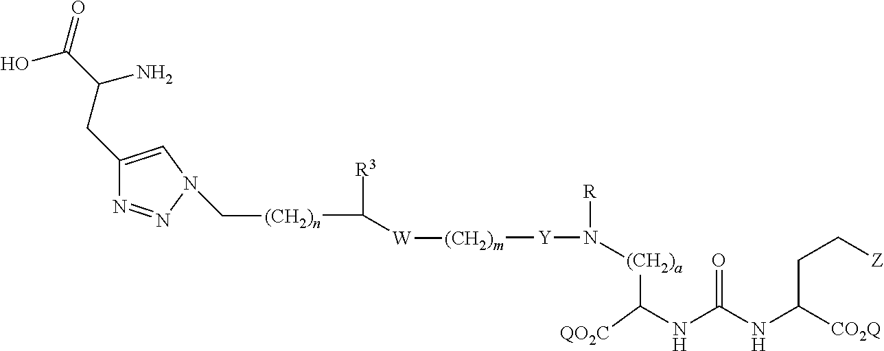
[(CH2)a](C(NC(NC([CO2Q])CC[Z])=O)[QO2C])N([Y][(CH2)m][W]C([(CH2)n]CN1N=NC(CC(C(=O)O)N)=C1)[R3])[R]
